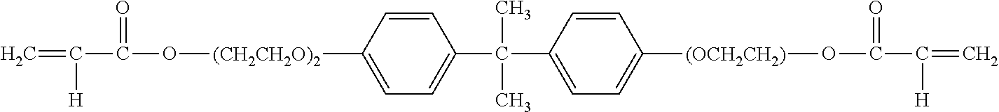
C1=CC([(CH2CH2O)2]OC(C(=C)[H])=O)=CC=C1C(C1=CC=C([(OCH2CH2)]OC(C(=C)[H])=O)C=C1)(C)C
